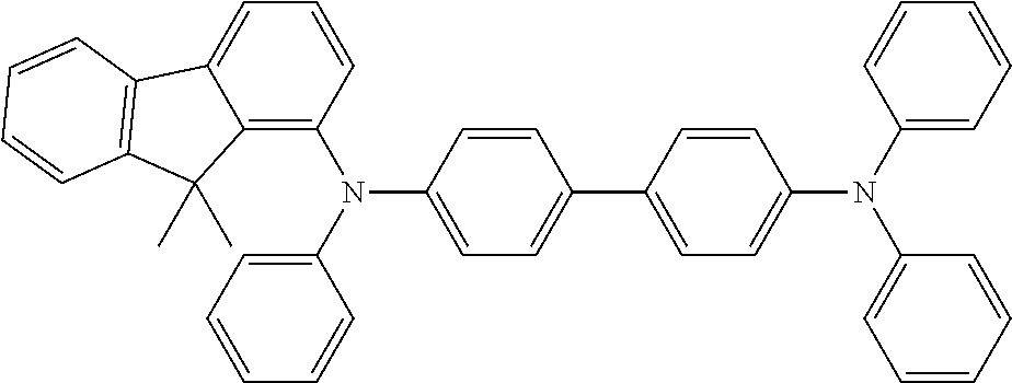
C12=C(N(C3=CC=C(C4=CC=C(N(C5=CC=CC=C5)C5=CC=CC=C5)C=C4)C=C3)C3=CC=CC=C3)C=CC=C1C1=C(C2(C)C)C=CC=C1
